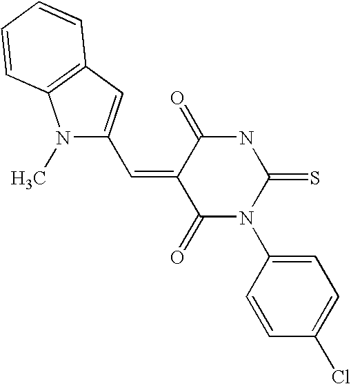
O=C1C(=CC2=CC3=C(N2C)C=CC=C3)C(=O)N(C2=CC=C(Cl)C=C2)C(=S)N1
